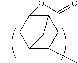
C1(C)C2C(C)C3C(C1OC3=O)C2
